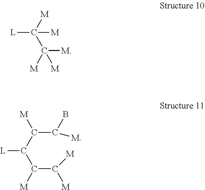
[L]C([M])([M])C([M])([M])[M].C(C([M])[M])(C(C(C(B)[M])[M])[L])[M]
